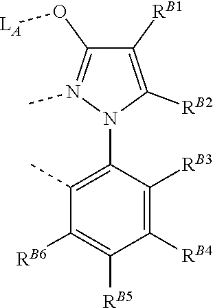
O(C1=N(C)N(C2=C(C)C([RB6])=C([RB5])C([RB4])=C2[RB3])C([RB2])=C1[RB1])[LA]
